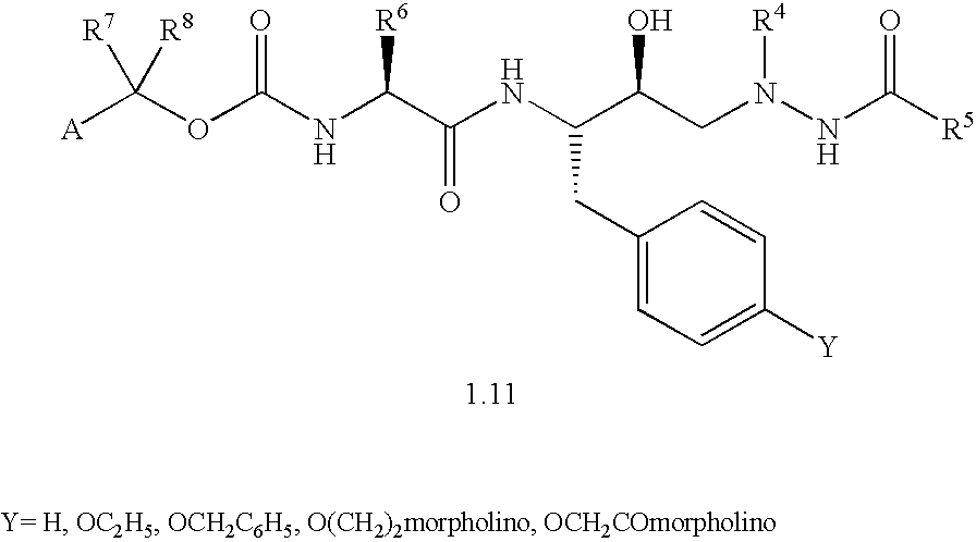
[A]C(OC(NC(C(NC(C(CN(NC([R5])=O)[R4])O)CC1=CC=C([Y])C=C1)=O)[R6])=O)([R7])[R8]
